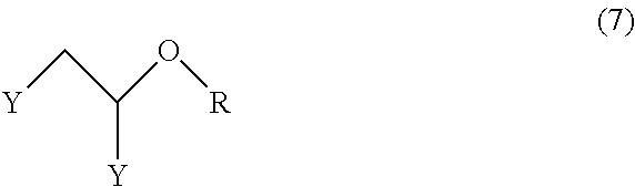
[Y]CC(O[R])[Y]
